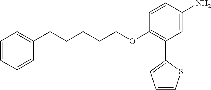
C(COC1=C(C2=CC=CS2)C=C(N)C=C1)CCCC1=CC=CC=C1
